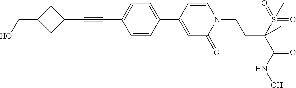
C1=CC(C2=CC=C(C#CC3CC(CO)C3)C=C2)=CC(=O)N1CCC(S(=O)(=O)C)(C(=O)NO)C
